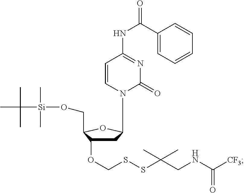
CC(C)(C)[Si](OCC1C(OCSSC(C)(C)CNC([CF3])=O)CC(N2C(=O)N=C(NC(C3=CC=CC=C3)=O)C=C2)O1)(C)C
